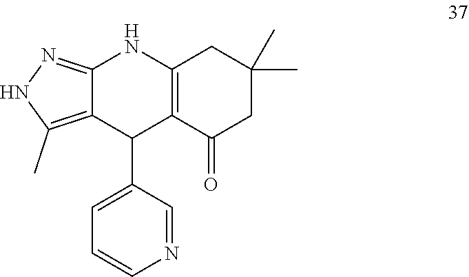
C12=NNC(C)=C1C(C1=CC=CN=C1)C1=C(N2)CC(C)(C)CC1=O
